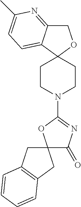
C1C2=NC(C)=CC=C2C2(O1)CCN(C1=NC(=O)C3(O1)CC1=C(C3)C=CC=C1)CC2
